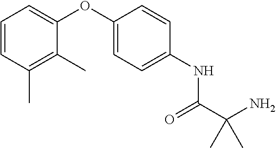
C1=CC(C)=C(C)C(OC2=CC=C(NC(C(N)(C)C)=O)C=C2)=C1
